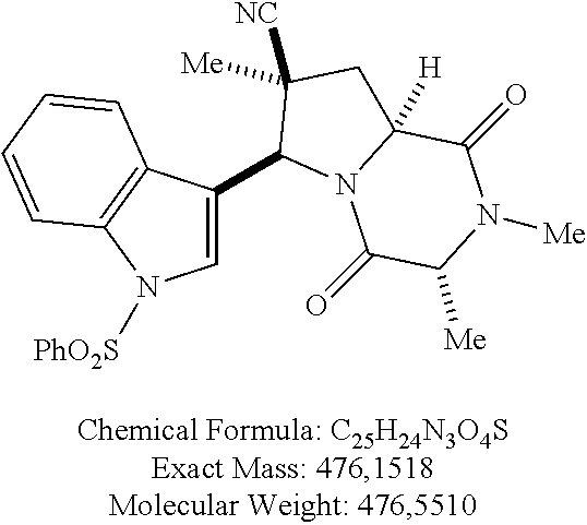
C1(C2=CN([PhO2S])C3=C2C=CC=C3)N2C([H])(CC1([Me])[NC])C(=O)N([Me])C([Me])C2=O
